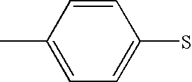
C1=C(C)C=CC(S)=C1
